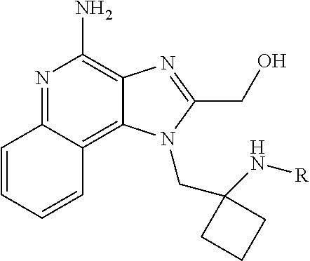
N1=C2C(=C3C(=C1N)N=C(CO)N3CC1(N[R])CCC1)C=CC=C2
